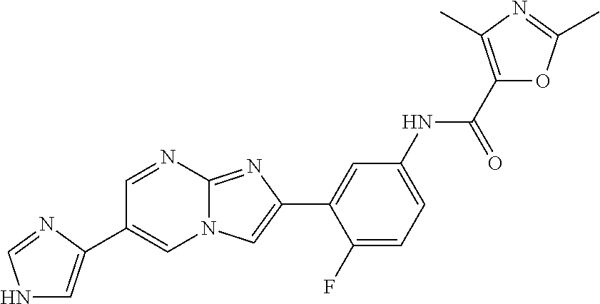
C1=NC2=NC(C3=CC(NC(C4=C(C)N=C(C)O4)=O)=CC=C3F)=CN2C=C1C1=CNC=N1
